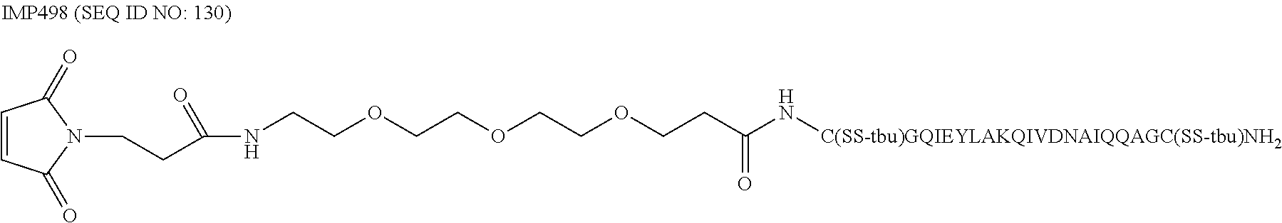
C1=CC(=O)N(CCC(=O)NCCOCCOCCOCCC(N[C(SS-tbu)GQIEYLAKQIVDNAIQQAGC(SS-tbu)NH2])=O)C1=O
